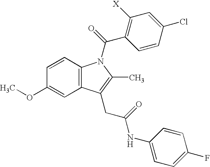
COC1=CC2=C(C=C1)N(C(=O)C1=C([X])C=C(Cl)C=C1)C(C)=C2CC(NC1=CC=C(F)C=C1)=O
